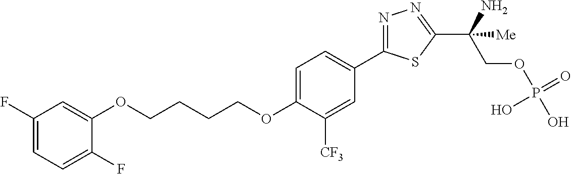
C(OC1=CC=C(C2=NN=C(C(COP(O)(=O)O)(N)[Me])S2)C=C1[CF3])CCCOC1=CC(F)=CC=C1F
